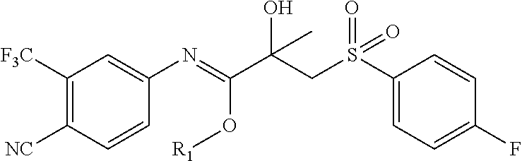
C1([F3C])=C([NC])C=CC(N=C(C(CS(C2=CC=C(F)C=C2)(=O)=O)(O)C)O[R1])=C1
